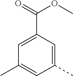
C1(C)=CC(C(OC)=O)=CC(C)=C1
